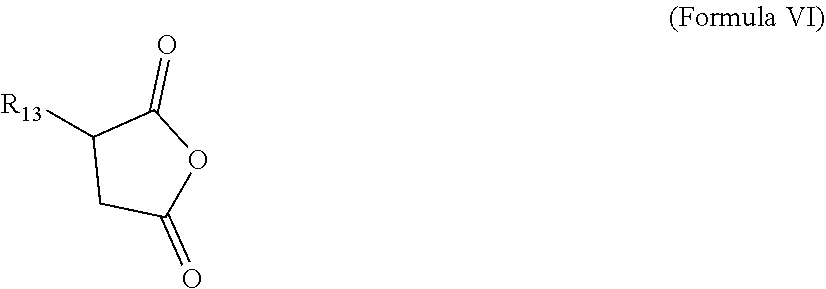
C1([R13])CC(=O)OC1=O
